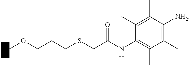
C1(C)=C(C)C([NH2])=C(C)C(C)=C1NC(CSCCCOC)=O
